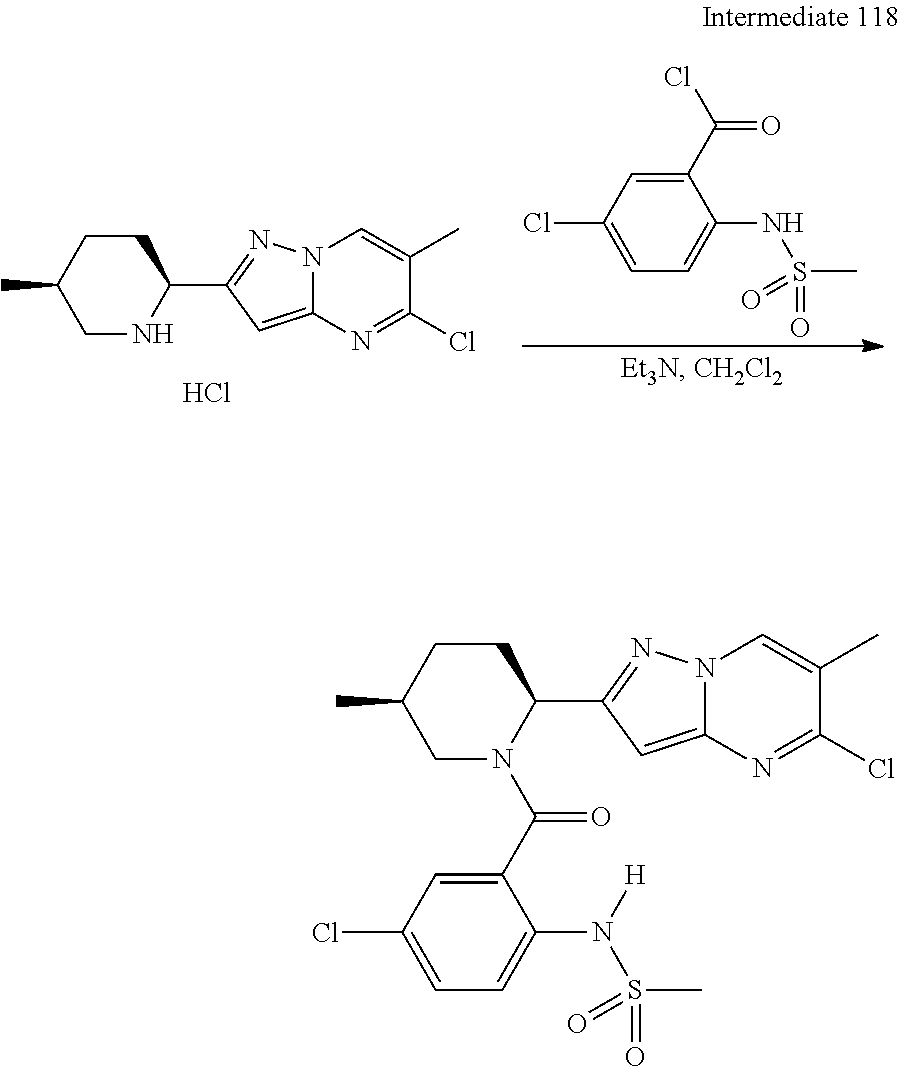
C1(NS(C)(=O)=O)=CC=C(Cl)C=C1C(=O)Cl.Cl.C1CC(C)CNC1C1=NN2C(=C1)N=C(Cl)C(C)=C2.C1CC(C)CN(C(C2=CC(Cl)=CC=C2N(S(C)(=O)=O)[H])=O)C1C1=NN2C(=C1)N=C(Cl)C(C)=C2
